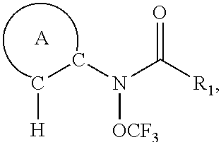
N([OCF3])(C([R1])=O)CC[H].[A]
